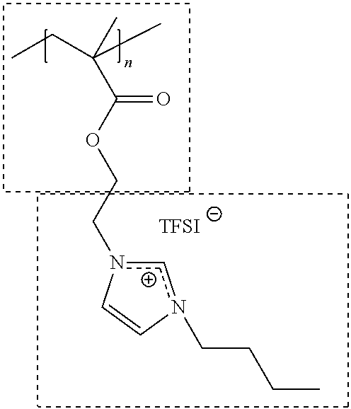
CCC(C)(C)C(OCCn1[c+]n(CCCC)C=C1)=O.[TFSI]
